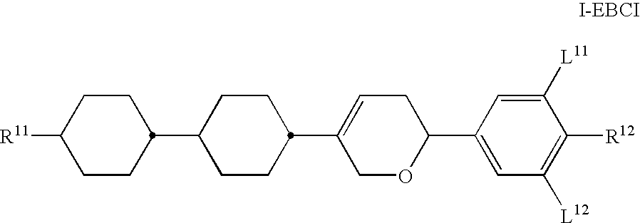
C1(C2CCC(C3CCC([R11])CC3)CC2)=CCC(C2=CC([L12])=C([R12])C([L11])=C2)OC1
